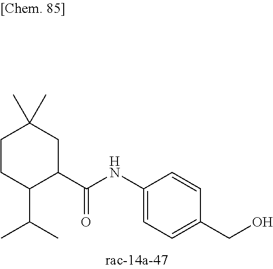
C1(NC(C2CC(C)(C)CCC2C(C)C)=O)=CC=C(CO)C=C1
